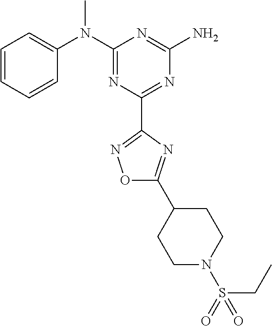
C1=CC=CC(N(C2=NC(C3=NOC(C4CCN(S(CC)(=O)=O)CC4)=N3)=NC(N)=N2)C)=C1
